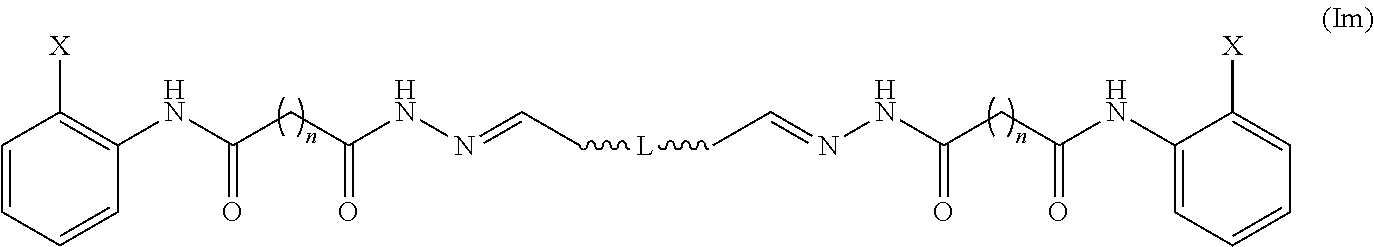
C1=CC=CC(NC(CC(NN=CC[L]CC=NNC(CC(NC2=CC=CC=C2[X])=O)=O)=O)=O)=C1[X]
